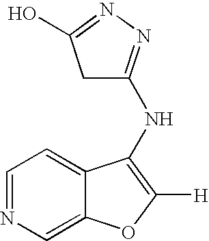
C1=NC=C2C(=C1)C(NC1=NN=C(O)C1)=C([H])O2
